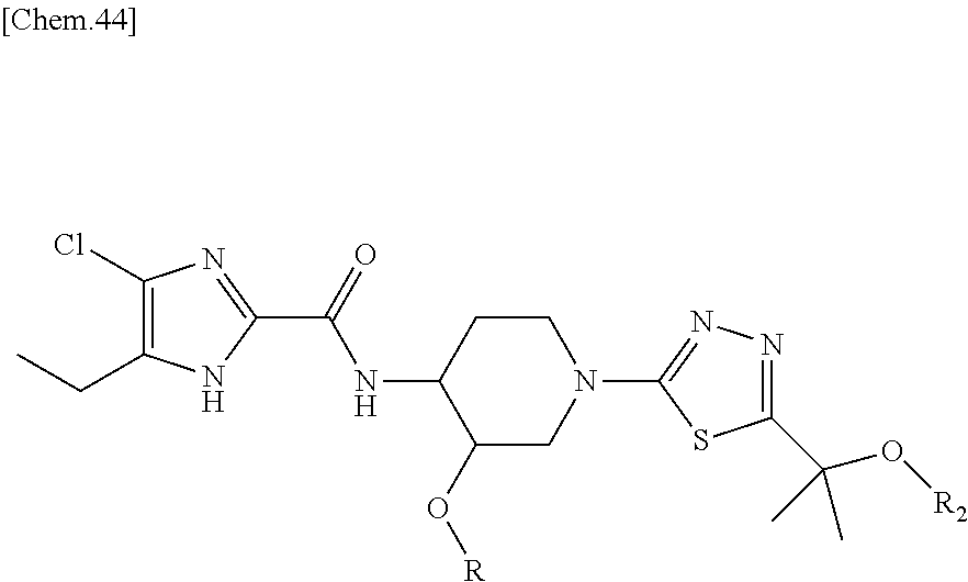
N(C1C(O[R])CN(C2=NN=C(C(O[R2])(C)C)S2)CC1)C(=O)C1=NC(Cl)=C(CC)N1
